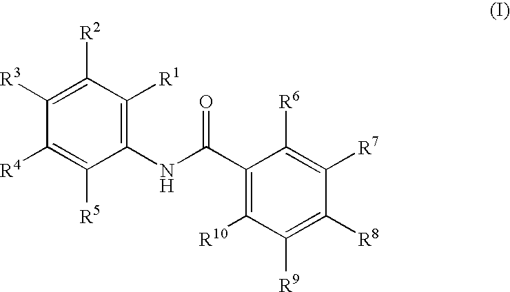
C1(NC(C2=C([R10])C([R9])=C([R8])C([R7])=C2[R6])=O)=C([R1])C([R2])=C([R3])C([R4])=C1[R5]
